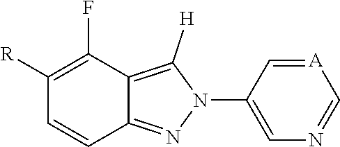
[A]1=CC(N2C([H])=C3C(=N2)C=CC([R])=C3F)=CN=C1
